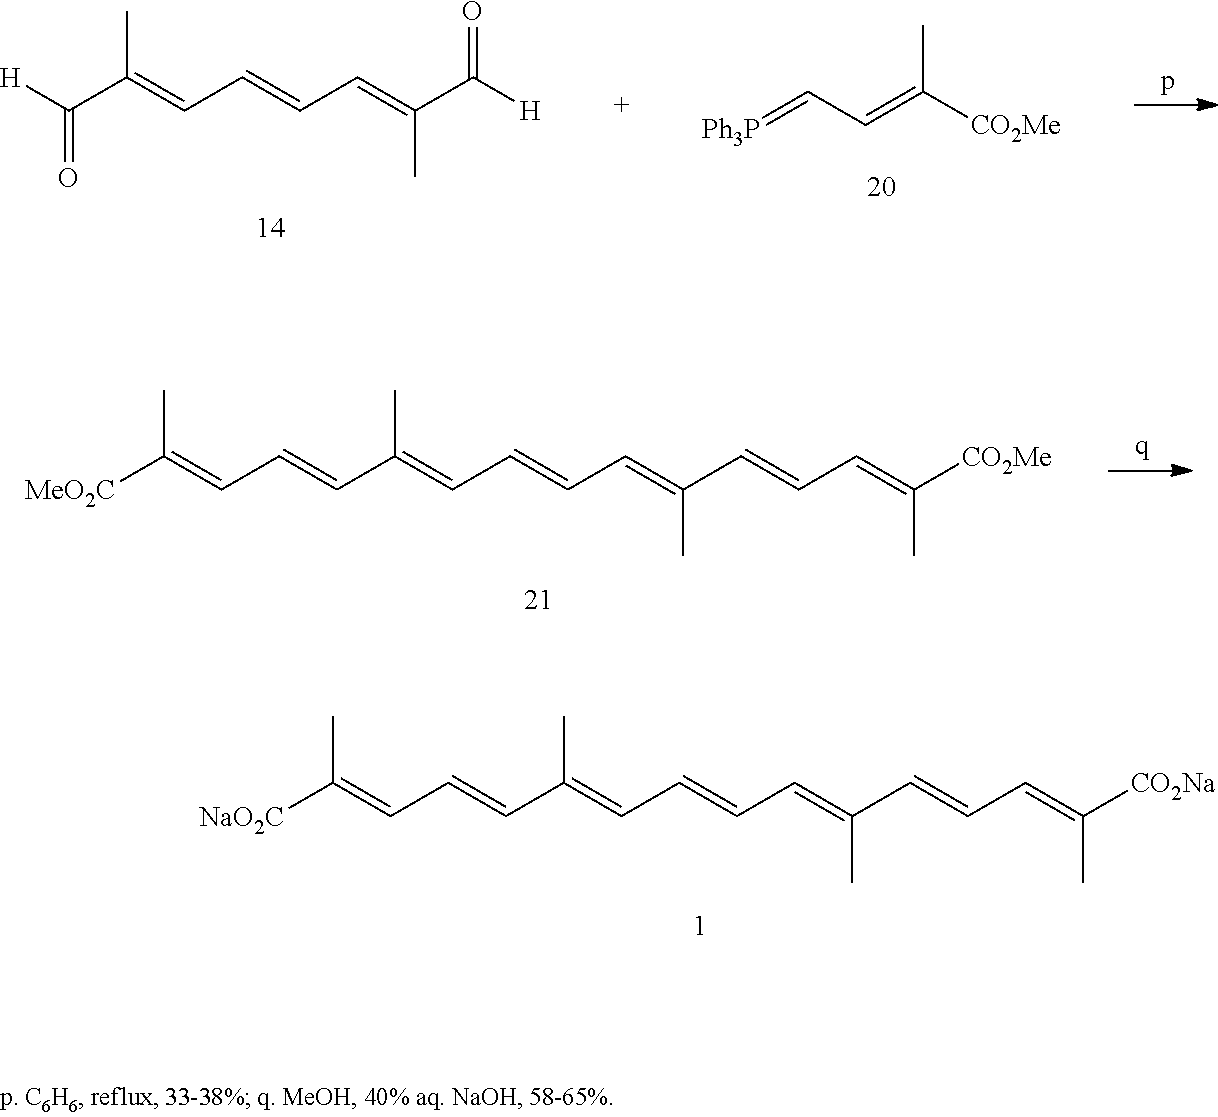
[H]C(C(C)=CC=CC=C(C([H])=O)C)=O.[Ph3P]=CC=C([CO2Me])C.[MeO2C]C(=CC=CC(=CC=CC=C(C=CC=C([CO2Me])C)C)C)C.[NaO2C]C(=CC=CC(=CC=CC=C(C=CC=C([CO2Na])C)C)C)C
